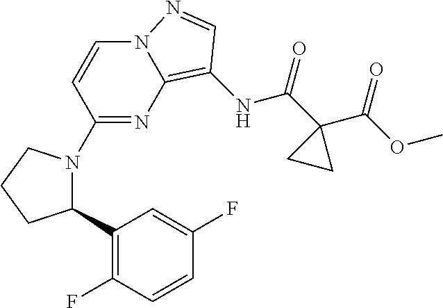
C1(C2=C(F)C=CC(F)=C2)N(C2=NC3=C(NC(C4(C(OC)=O)CC4)=O)C=NN3C=C2)CCC1
